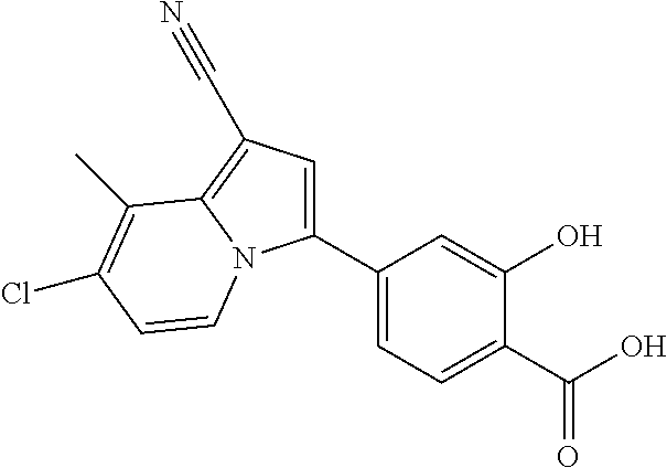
C1(C2=CC=C(C(O)=O)C(O)=C2)=CC(C#N)=C2N1C=CC(Cl)=C2C
